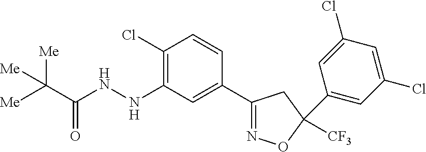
[Me]C(C(NNC1=C(Cl)C=CC(C2=NOC([CF3])(C3=CC(Cl)=CC(Cl)=C3)C2)=C1)=O)([Me])[Me]
